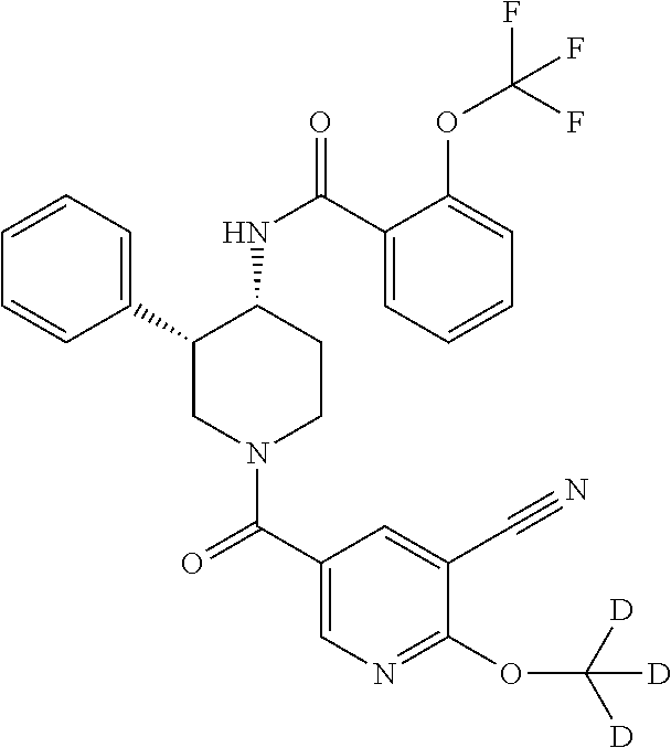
C1=CC=C(C2CN(C(C3=CN=C(OC([D])([D])[D])C(C#N)=C3)=O)CCC2NC(=O)C2=CC=CC=C2OC(F)(F)F)C=C1
